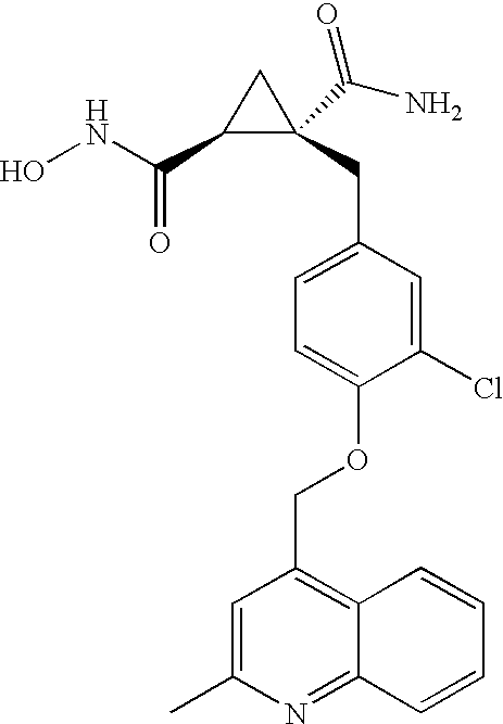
ONC(C1C(CC2=CC=C(OCC3=C4C(=NC(C)=C3)C=CC=C4)C(Cl)=C2)(C(N)=O)C1)=O
